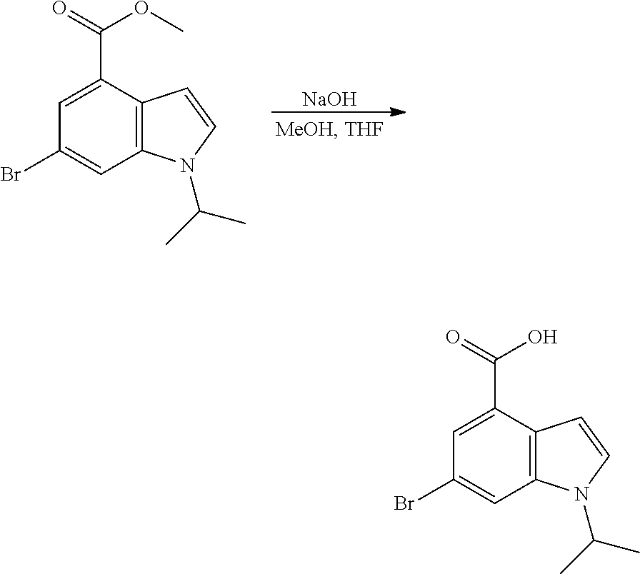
C1=C(C(OC)=O)C2=C(C=C1Br)N(C(C)C)C=C2.[NaOH].C1=C(C(O)=O)C2=C(C=C1Br)N(C(C)C)C=C2
